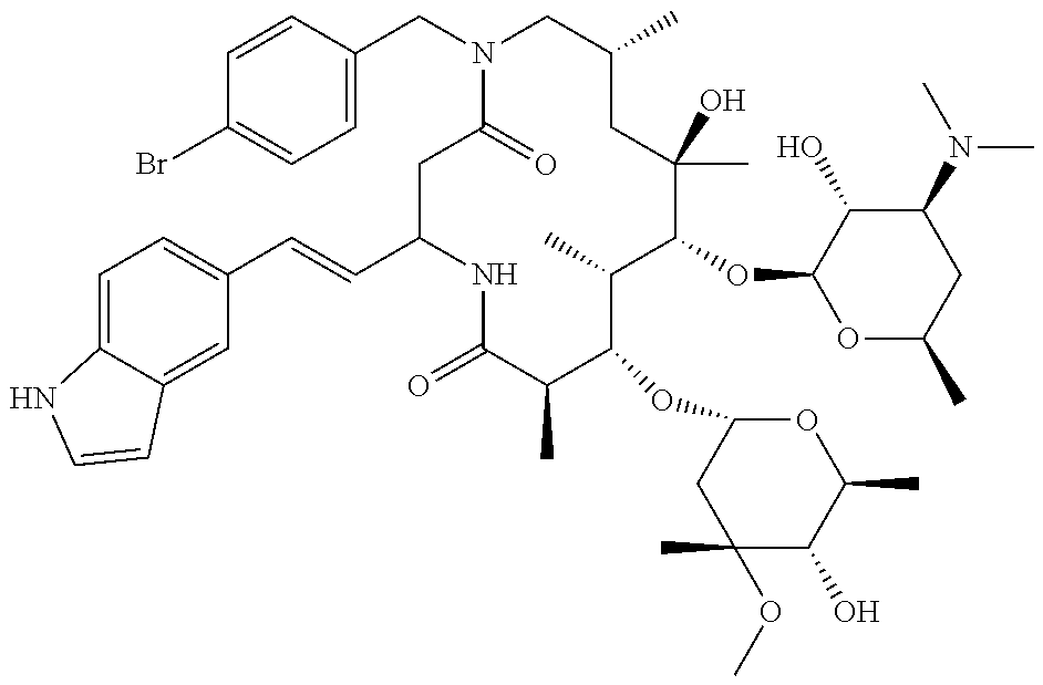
C1C(C=CC2=CC=C3C(=C2)C=CN3)NC(=O)C(C)C(OC2CC(C)(OC)C(O)C(C)O2)C(C)C(OC2OC(C)CC(N(C)C)C2O)C(C)(O)CC(C)CN(CC2=CC=C(Br)C=C2)C1=O
